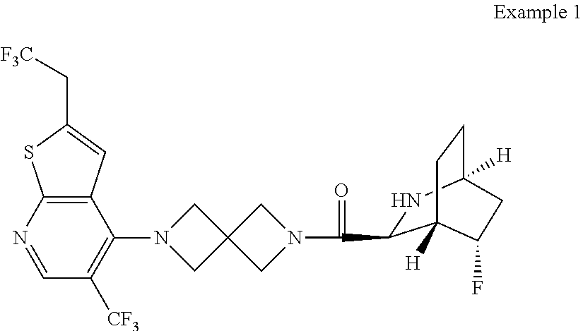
C1=NC2=C(C(N3CC4(C3)CN(C(=O)C3NC5([H])CCC3([H])C(F)C5)C4)=C1[CF3])C=C(C[F3C])S2
